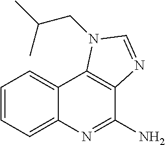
C1=CC=C2C(=C1)C1=C(C(N)=N2)N=CN1CC(C)C
